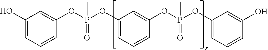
C1(O)=CC=CC(OP(OC2=CC=CC(OP(OC3=CC=CC(O)=C3)(=O)C)=C2)(=O)C)=C1
